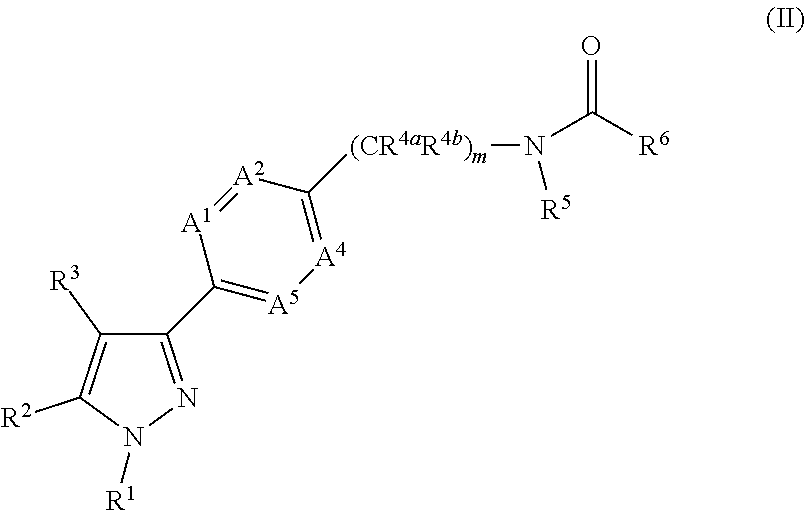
C1([R3])=C([R2])N([R1])N=C1C1=[A5][A4]=C([(CR4aR4b)m]N([R5])C([R6])=O)[A2]=[A1]1
